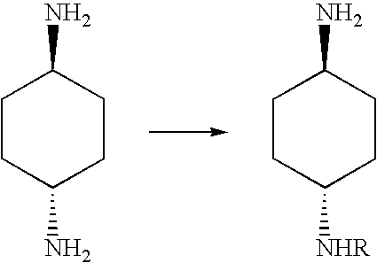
C1CC(N)CCC1N.C1CC([NHR])CCC1N
